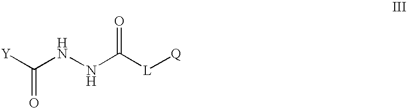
[Y]C(NNC([L][Q])=O)=O
